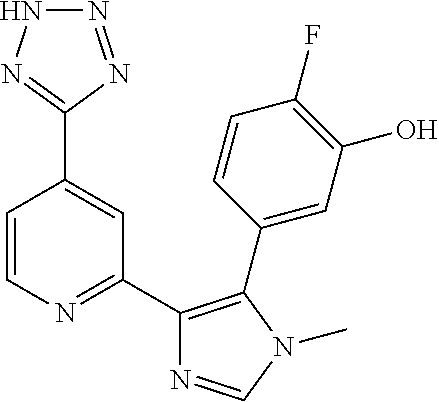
C1(C2=NC=CC(C3=NNN=N3)=C2)=C(C2=CC(O)=C(F)C=C2)N(C)C=N1
